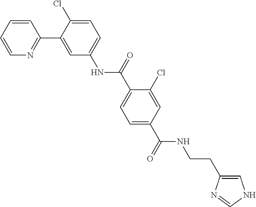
C1=CC=CN=C1C1=CC(NC(C2=CC=C(C(=O)NCCC3=CNC=N3)C=C2Cl)=O)=CC=C1Cl
